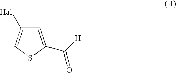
C1=C(C([H])=O)SC=C1[Hal]
